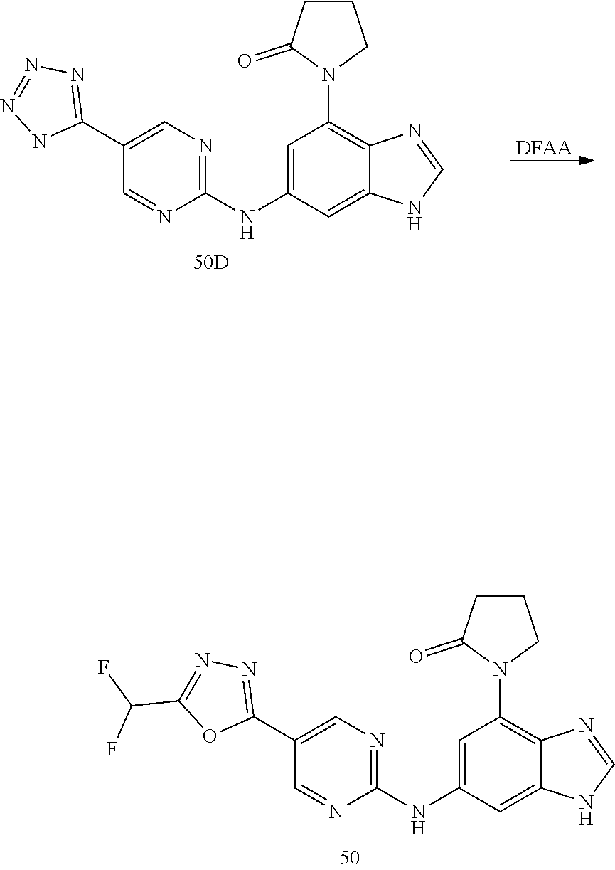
C1=C(NC2=NC=C(C3=NN=C(C(F)F)O3)C=N2)C=C2C(=C1N1CCCC1=O)N=CN2.[DFAA].C1=C(NC2=NC=C(C3=NN=NN3)C=N2)C=C2C(=C1N1CCCC1=O)N=CN2
